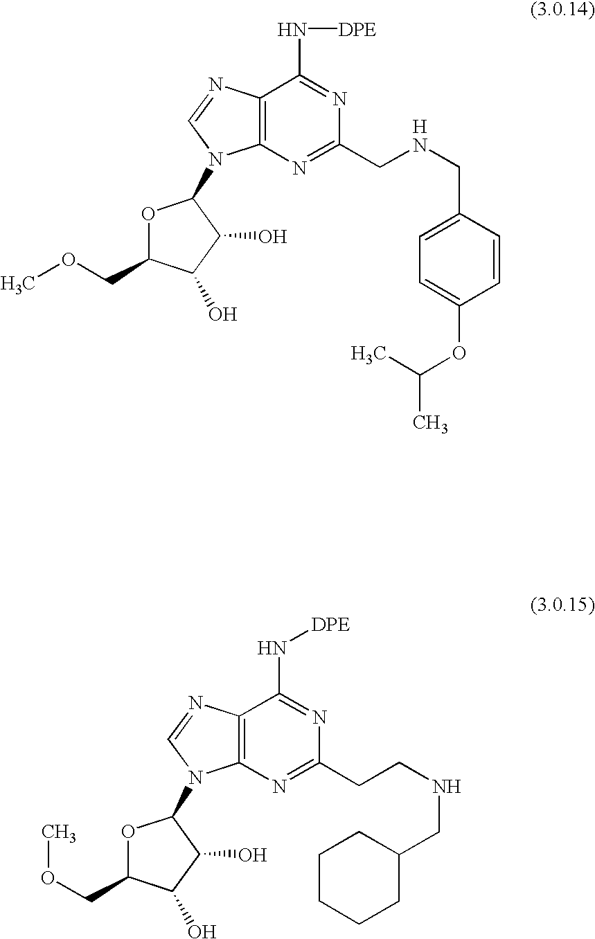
O1C(COC)C(O)C(O)C1N1C2=C(C(N[DPE])=NC(CCNCC3CCCCC3)=N2)N=C1.O1C(COC)C(O)C(O)C1N1C2=C(C(N[DPE])=NC(CNCC3=CC=C(OC(C)C)C=C3)=N2)N=C1.[H]
